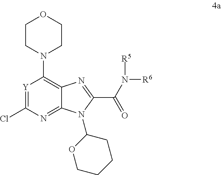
[Y]1=C(Cl)N=C2C(=C1N1CCOCC1)N=C(C(N([R5])[R6])=O)N2C1OCCCC1
